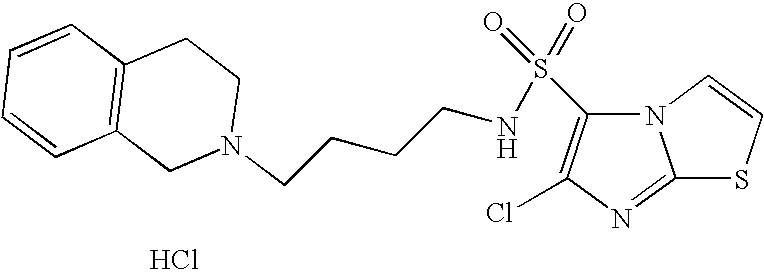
Cl.C1=CC=CC2=C1CCN(CCCCNS(=O)(=O)C1=C(Cl)N=C3N1C=CS3)C2
